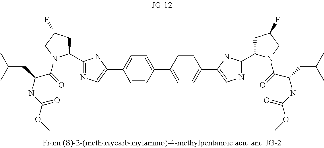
C1(C2=CC=C(C3=CN=C(C4CC(F)CN4C(C(NC(OC)=O)CC(C)C)=O)N3)C=C2)=CC=C(C2=CN=C(C3CC(F)CN3C(C(NC(OC)=O)CC(C)C)=O)N2)C=C1
